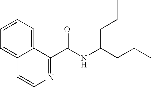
C1(C(NC(CCC)CCC)=O)=NC=CC2=CC=CC=C12
